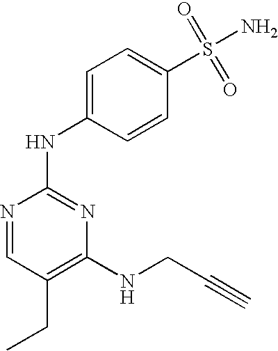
N1=CC(CC)=C(NCC#C)N=C1NC1=CC=C(S(=O)(=O)N)C=C1
